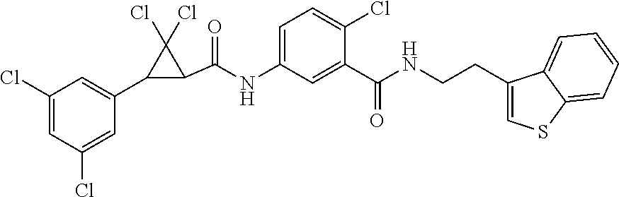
C1(Cl)=CC(Cl)=CC(C2C(C(=O)NC3=CC=C(Cl)C(C(=O)NCCC4=CSC5=CC=CC=C45)=C3)C2(Cl)Cl)=C1
